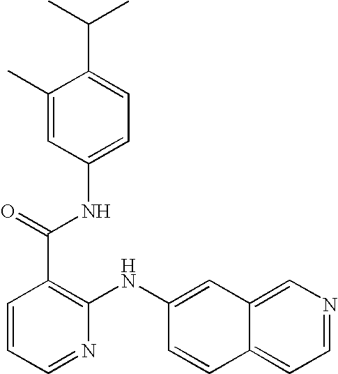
C1=CC=NC(NC2=CC3=CN=CC=C3C=C2)=C1C(=O)NC1=CC=C(C(C)C)C(C)=C1
